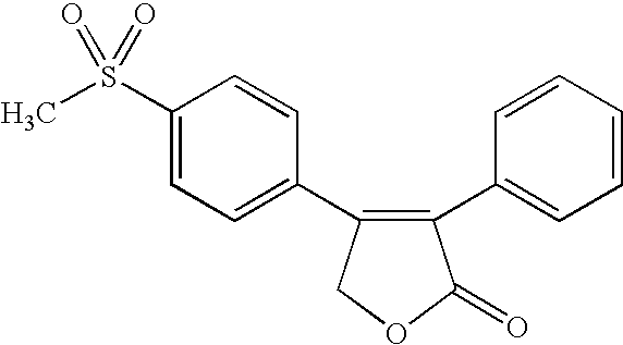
C1(S(C)(=O)=O)=CC=C(C2=C(C3=CC=CC=C3)C(=O)OC2)C=C1
